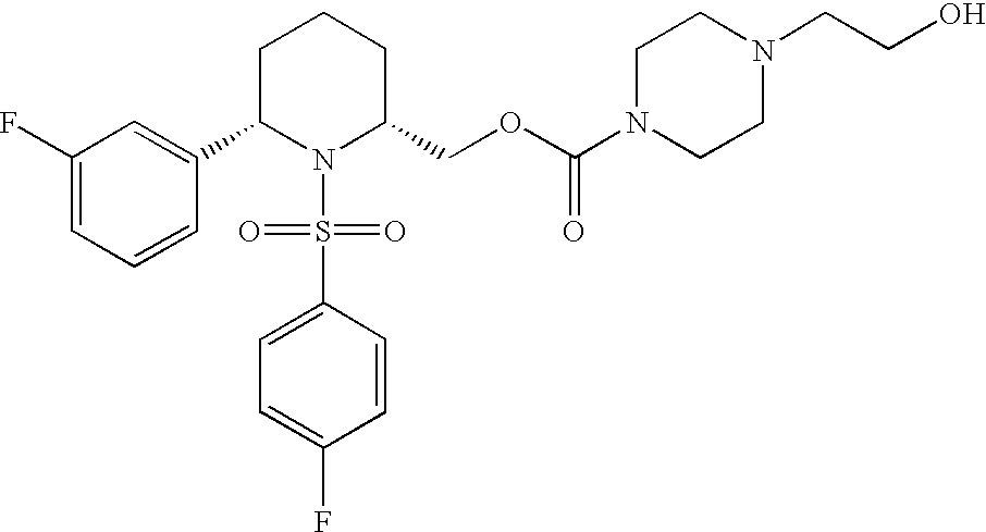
C1(F)=CC=CC(C2N(S(C3=CC=C(F)C=C3)(=O)=O)C(COC(N3CCN(CCO)CC3)=O)CCC2)=C1
